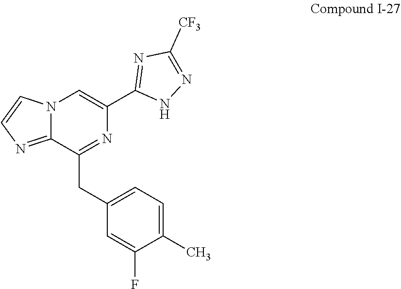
C1(CC2=NC(C3=NC([CF3])=NN3)=CN3C2=NC=C3)=CC=C(C)C(F)=C1
